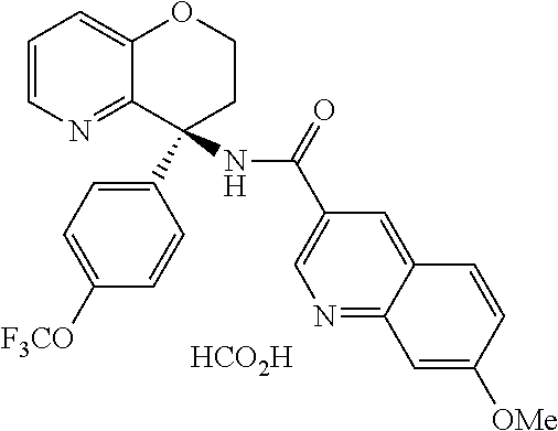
[HCO2H].C12=NC=CC=C1OCCC2(C1=CC=C([F3CO])C=C1)NC(C1=CN=C2C(=C1)C=CC([OMe])=C2)=O
